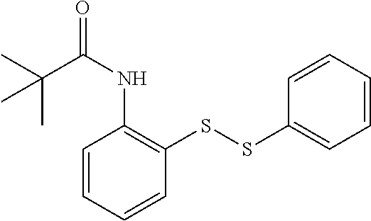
C1=CC=CC(SSC2=CC=CC=C2)=C1NC(=O)C(C)(C)C
